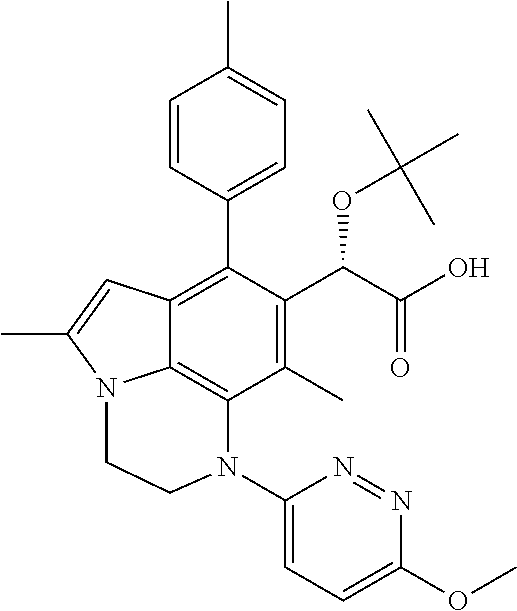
C1(C)=C(C(C(O)=O)OC(C)(C)C)C(C2=CC=C(C)C=C2)=C2C3=C1N(C1=CC=C(OC)N=N1)CCN3C(C)=C2
